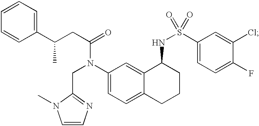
C1=CC(C(CC(=O)N(C2=CC=C3C(=C2)C(NS(=O)(C2=CC=C(F)C(Cl)=C2)=O)CCC3)CC2=NC=CN2C)C)=CC=C1
